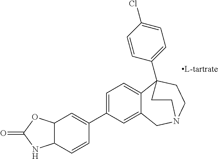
C1=C(C2=CC3C(C=C2)NC(=O)O3)C=C2C(=C1)C1(C3=CC=C(Cl)C=C3)CCN(C2)CC1
